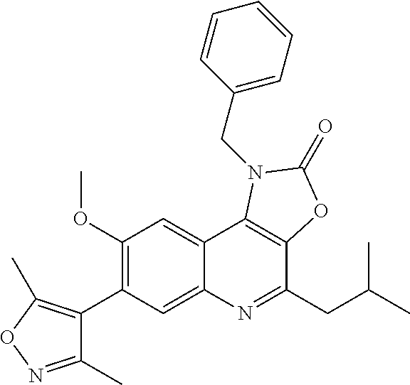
C1(C)=NOC(C)=C1C1=C(OC)C=C2C(=C1)N=C(CC(C)C)C1=C2N(CC2=CC=CC=C2)C(=O)O1
